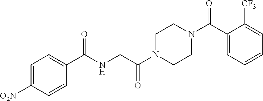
C1=C([O2N])C=CC(C(NCC(N2CCN(C(=O)C3=CC=CC=C3[CF3])CC2)=O)=O)=C1
